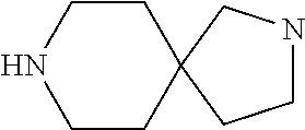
C1CC2(CCN1)CNCC2
